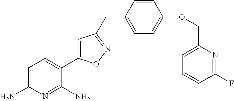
C1=C(N)N=C(N)C(C2=CC(CC3=CC=C(OCC4=CC=CC(F)=N4)C=C3)=NO2)=C1
